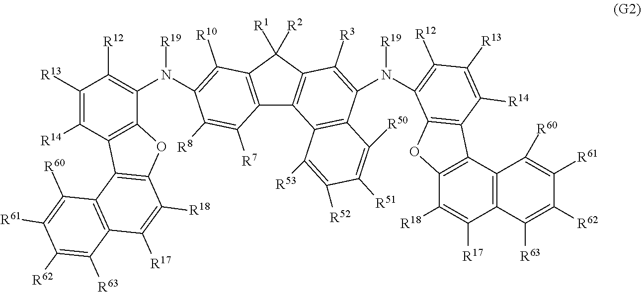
C12=C(C([R1])([R2])C3=C1C1=C(C(N([R19])C4=C([R12])C([R13])=C([R14])C5=C4OC4=C5C5=C(C([R63])=C([R62])C([R61])=C5[R60])C([R17])=C4[R18])=C3[R3])C([R50])=C([R51])C([R52])=C1[R53])C([R10])=C(N(C1=C([R12])C([R13])=C([R14])C3=C1OC1=C3C3=C(C([R17])=C1[R18])C([R63])=C([R62])C([R61])=C3[R60])[R19])C([R8])=C2[R7]
